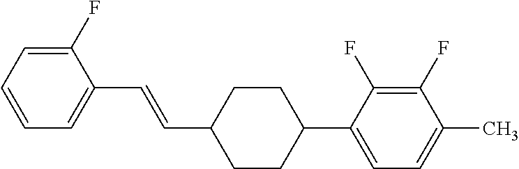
C1(F)=CC=CC=C1C=CC1CCC(C2=CC=C(C)C(F)=C2F)CC1
